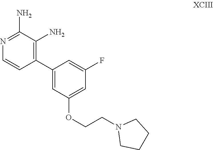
C1(C2=C(N)C(N)=NC=C2)=CC(OCCN2CCCC2)=CC(F)=C1
